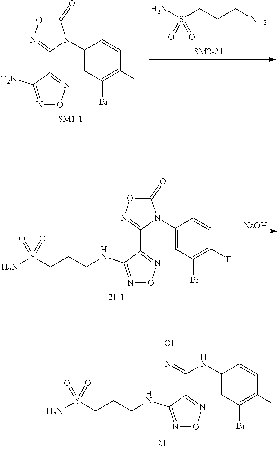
C1(=O)ON=C(C2=NON=C2[O2N])N1C1=CC(Br)=C(F)C=C1.NS(CCCN)(=O)=O.[NaOH].C1(=O)ON=C(C2=NON=C2NCCCS(N)(=O)=O)N1C1=CC(Br)=C(F)C=C1.C(C1=NON=C1NCCCS(N)(=O)=O)(=NO)NC1=CC(Br)=C(F)C=C1
